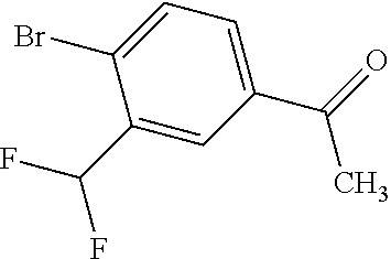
C1(C(F)F)=CC(C(=O)C)=CC=C1Br
